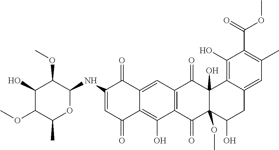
C1(O)C(OC)C(C)OC(NC2=CC(=O)C3=C(O)C4=C(C=C3C2=O)C(=O)C2(O)C(OC)(C4=O)C(O)CC3=CC(C)=C(C(=O)OC)C(O)=C23)C1OC
